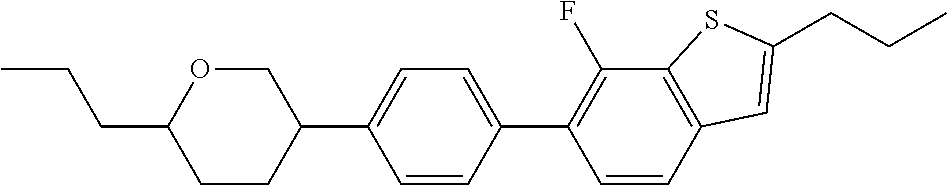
CCCC1CCC(C2=CC=C(C3=C(F)C4=C(C=C3)C=C(CCC)S4)C=C2)CO1
